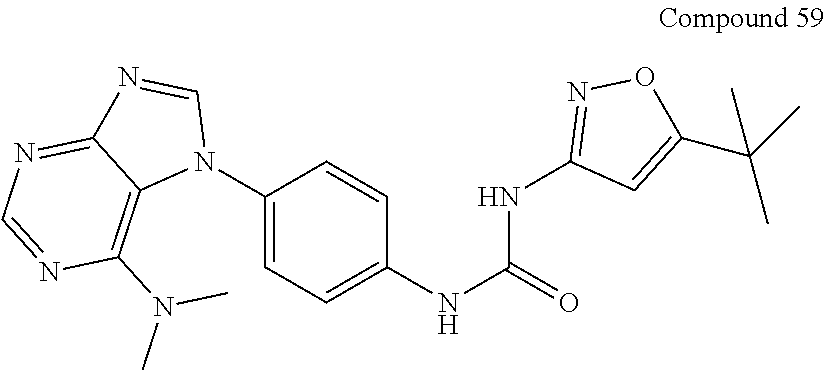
C1(N2C=NC3=NC=NC(N(C)C)=C23)=CC=C(NC(=O)NC2=NOC(C(C)(C)C)=C2)C=C1
